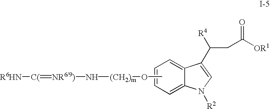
C1=CC=C2C(=C1)C(C([R4])CC([OR1])=O)=CN2[R2].[R6HN][C(]=[NR6/9)]N[(CH2)m]OC
